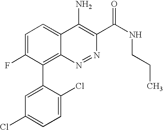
C1=C(F)C(C2=CC(Cl)=CC=C2Cl)=C2C(=C1)C(N)=C(C(NCCC)=O)N=N2
